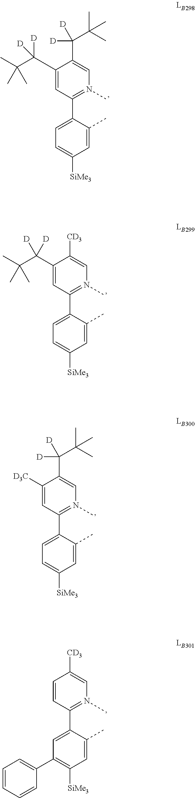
C1=C(C([D])(C(C)(C)C)[D])C(C([D])([D])C(C)(C)C)=CN(C)=C1C1=CC=C([SiMe3])C=C1C.C1=C(C(C(C)(C)C)([D])[D])C([CD3])=CN(C)=C1C1=CC=C([SiMe3])C=C1C.C1(C([D])([D])C(C)(C)C)=CN(C)=C(C2=CC=C([SiMe3])C=C2C)C=C1[D3C].C1=C(C2=N(C)C=C([CD3])C=C2)C(C)=CC([SiMe3])=C1C1=CC=CC=C1
